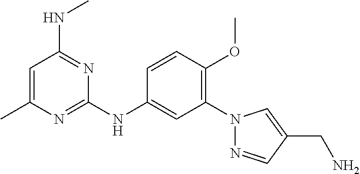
C1=CC(OC)=C(N2N=CC(CN)=C2)C=C1NC1=NC(C)=CC(NC)=N1
